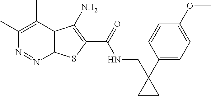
C1(C)=C(C)C2=C(N=N1)SC(C(=O)NCC1(C3=CC=C(OC)C=C3)CC1)=C2N
